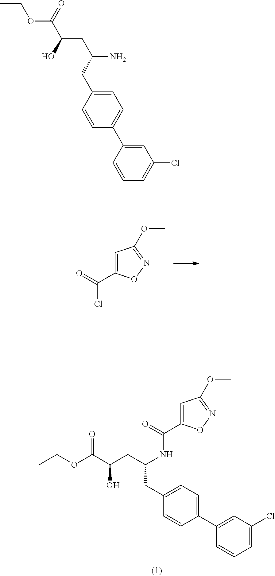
CCOC(C(O)CC(N)CC1=CC=C(C2=CC(Cl)=CC=C2)C=C1)=O.C1=C(C(=O)Cl)ON=C1OC.C1=C(C(=O)NC(CC(C(=O)OCC)O)CC2=CC=C(C3=CC(Cl)=CC=C3)C=C2)ON=C1OC
